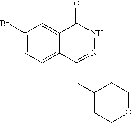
C1(Br)=CC=C2C(=C1)C(=O)NN=C2CC1CCOCC1
